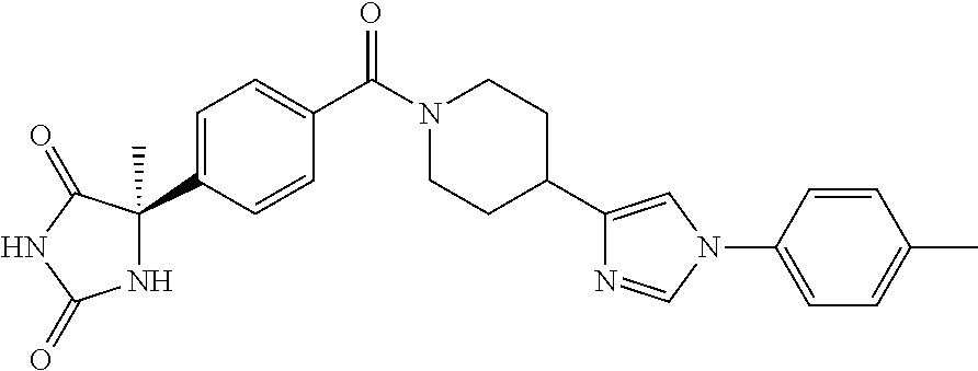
N1C(C)(C2=CC=C(C(N3CCC(C4=CN(C5=CC=C(C)C=C5)C=N4)CC3)=O)C=C2)C(=O)NC1=O
